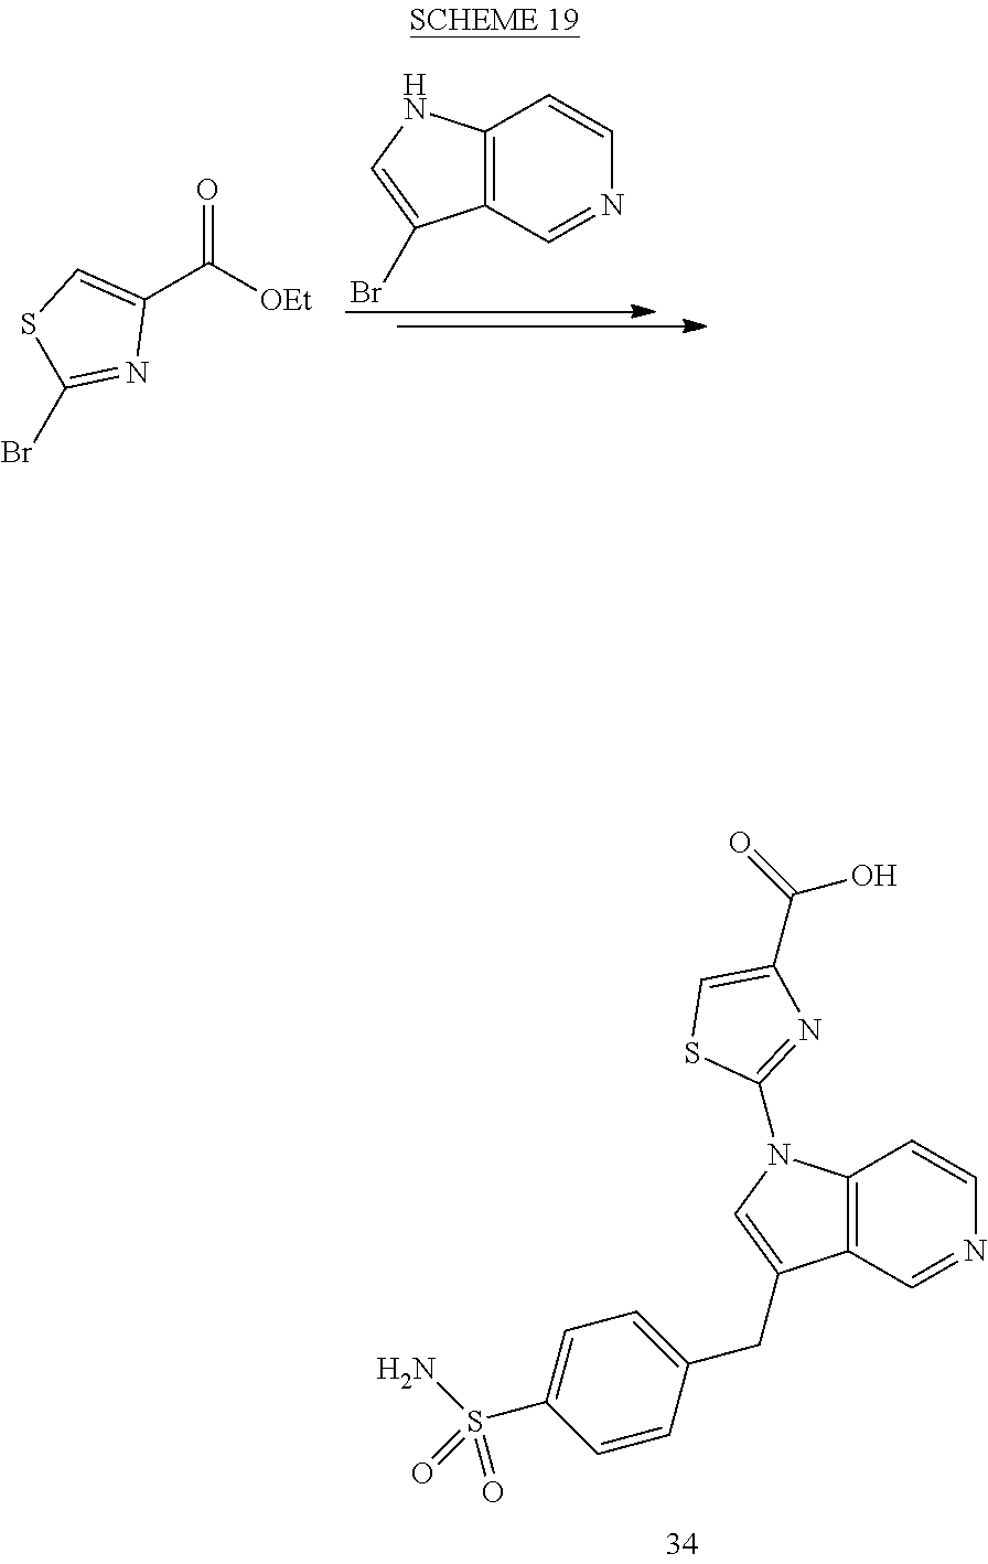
C12=C(C=NC=C1)C(Br)=CN2.C1(C([OEt])=O)=CSC(Br)=N1.C12=C(C=NC=C1)C(CC1=CC=C(S(N)(=O)=O)C=C1)=CN2C1=NC(C(=O)O)=CS1
